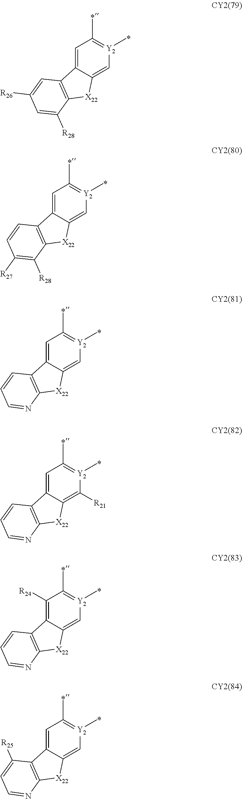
C1=C2C(=C[Y2](C)=C1C)[X22]C1=C2C=C([R26])C=C1[R28].C1=C2C(=C[Y2](C)=C1C)[X22]C1=C2C=CC([R27])=C1[R28].C1=C2C(=C[Y2](C)=C1C)[X22]C1=C2C=CC=N1.C1=C2C(=C([R21])[Y2](C)=C1C)[X22]C1=C2C=CC=N1.C1([R24])=C2C(=C[Y2](C)=C1C)[X22]C1=C2C=CC=N1.C1=C2C(=C[Y2](C)=C1C)[X22]C1=C2C([R25])=CC=N1
